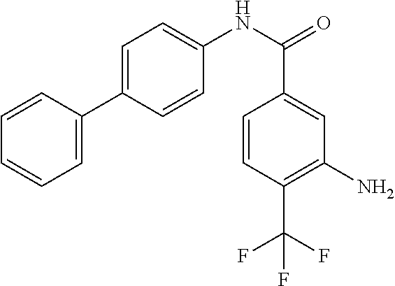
C1=CC(C2=CC=C(NC(=O)C3=CC(N)=C(C(F)(F)F)C=C3)C=C2)=CC=C1
